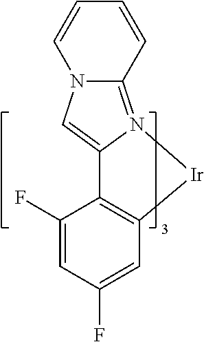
C1(F)=CC(F)=CC2=C1C1=CN3C(=N1[Ir]2)C=CC=C3
